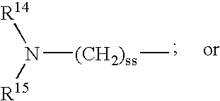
N([(CH2)ss]C)([R15])[R14]
